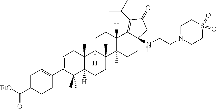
C1C(C([EtO])=O)CCC(C2=CCC3(C)C([H])(C2(C)C)CCC2(C)C3([H])CCC3([H])C2(C)CCC2(NCCN4CCS(=O)(=O)CC4)C3=C(C(C)C)C(=O)C2)=C1
